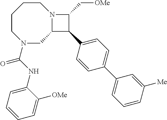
C1CCCN(C(NC2=CC=CC=C2[OMe])=O)CC2N1C(C[OMe])C2C1=CC=C(C2=CC=CC([Me])=C2)C=C1
